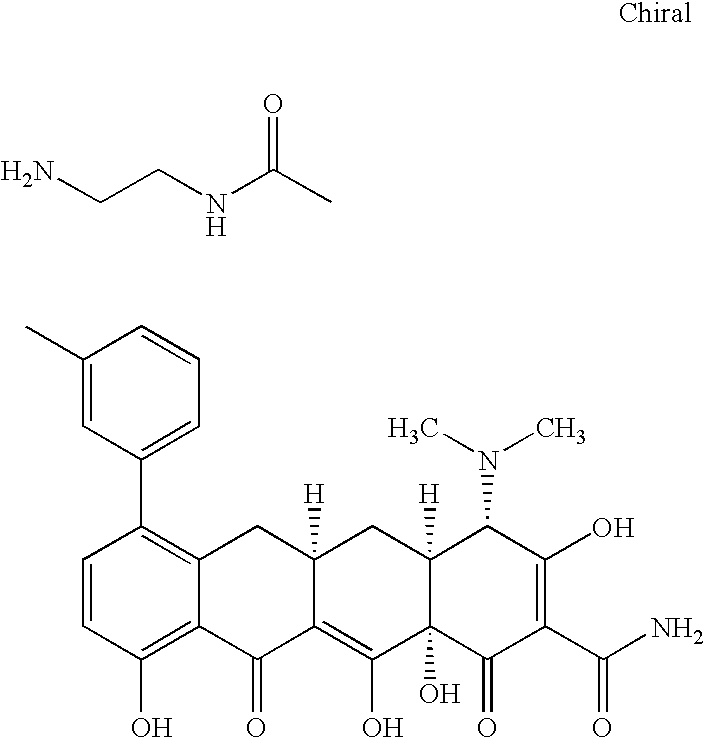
NCCNC(C)=O.C1=CC(O)=C2C(=C1C1=CC=CC(C)=C1)CC1([H])C(=C(O)C3(O)C([H])(C1)C(N(C)C)C(O)=C(C(N)=O)C3=O)C2=O
